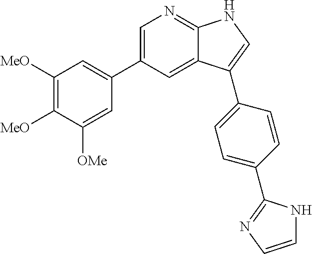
C1=C(C2=CC([MeO])=C([MeO])C([OMe])=C2)C=C2C(=N1)NC=C2C1=CC=C(C2=NC=CN2)C=C1
